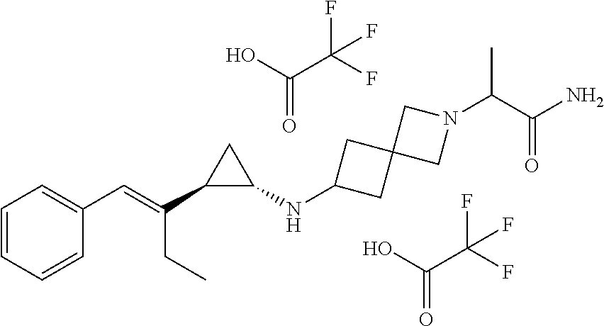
C1=CC=CC(C=C(C2C(NC3CC4(C3)CN(C(C(N)=O)C)C4)C2)CC)=C1.C(=O)(O)C(F)(F)F.C(=O)(O)C(F)(F)F
